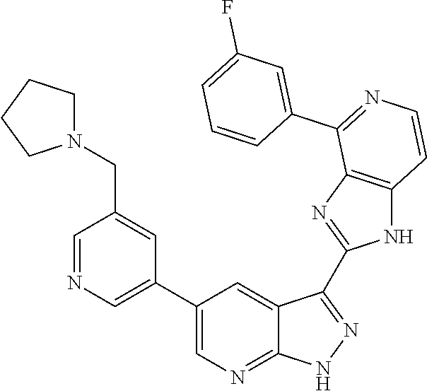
C1=NC=C(C2=CN=C3C(=C2)C(C2=NC4=C(N2)C=CN=C4C2=CC(F)=CC=C2)=NN3)C=C1CN1CCCC1
